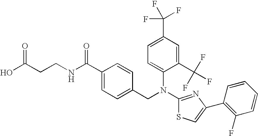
N(C1=NC(C2=C(F)C=CC=C2)=CS1)(CC1=CC=C(C(NCCC(O)=O)=O)C=C1)C1=CC=C(C(F)(F)F)C=C1C(F)(F)F
